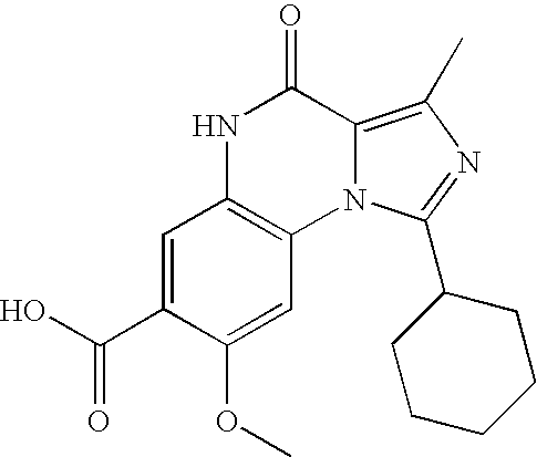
C1=C(C(O)=O)C(OC)=CC2=C1NC(=O)C1=C(C)N=C(C3CCCCC3)N21
